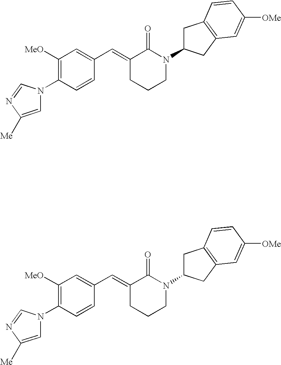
C1=CC(N2C=C([Me])N=C2)=C([OMe])C=C1C=C1CCCN(C2CC3=C(C2)C=C([OMe])C=C3)C1=O.C1=CC(N2C=C([Me])N=C2)=C([OMe])C=C1C=C1CCCN(C2CC3=C(C2)C=C([OMe])C=C3)C1=O
